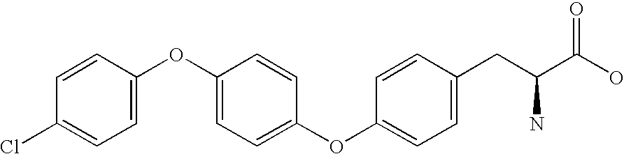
ClC1=CC=C(OC2=CC=C(OC3=CC=C(CC(C(O)=O)N)C=C3)C=C2)C=C1
